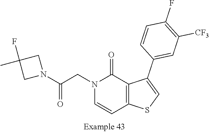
N1(CC(N2CC(F)(C)C2)=O)C=CC2=C(C1=O)C(C1=CC([CF3])=C(F)C=C1)=CS2
